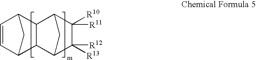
C1=CC2CC1C1C3C([R12])([R13])C([R11])([R10])C(C21)C3
